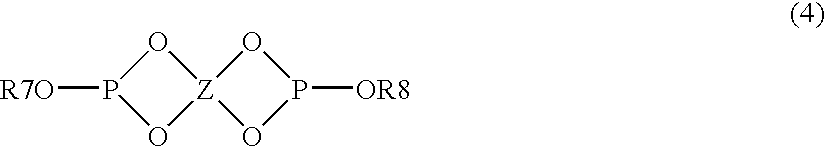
[Z]12(OP([R7O])O1)OP([OR8])O2
